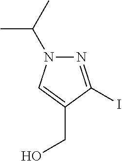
N1=C(I)C(CO)=CN1C(C)C
